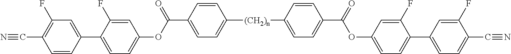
C1=CC(C(=O)OC2=CC=C(C3=CC(F)=C(C#N)C=C3)C(F)=C2)=CC=C1[(CH2)n]C1=CC=C(C(OC2=CC=C(C3=CC=C(C#N)C(F)=C3)C(F)=C2)=O)C=C1
